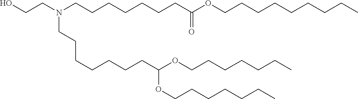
OCCN(CCCCCCCC(OCCCCCCCCC)=O)CCCCCCCC(OCCCCCCC)OCCCCCCC
